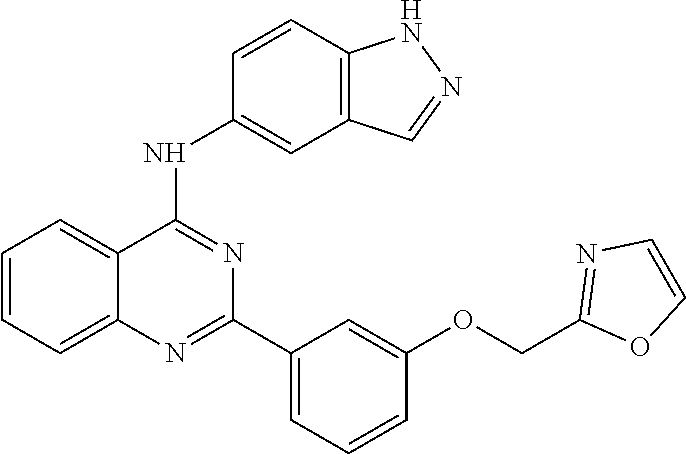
C1=CC=C2C(=C1)C(NC1=CC3=C(C=C1)NN=C3)=NC(C1=CC=CC(OCC3=NC=CO3)=C1)=N2
